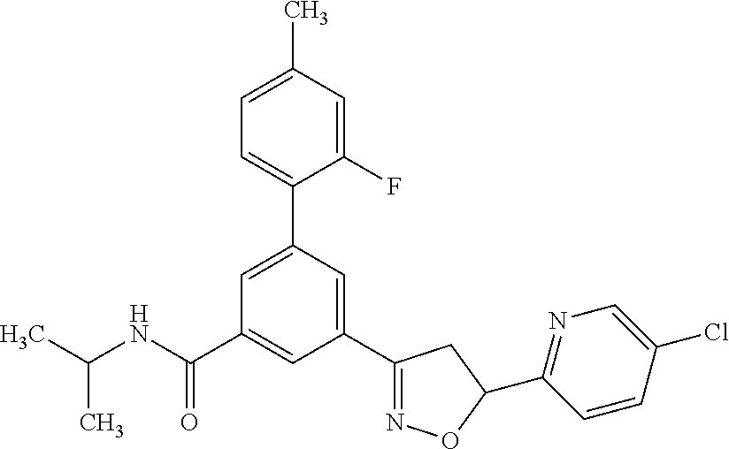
CC(NC(C1=CC(C2=NOC(C3=NC=C(Cl)C=C3)C2)=CC(C2=CC=C(C)C=C2F)=C1)=O)C
